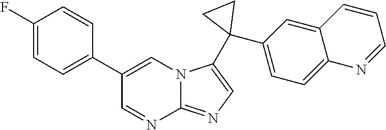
C1(C2=CC=C(F)C=C2)=CN2C(=NC=C2C2(C3=CC=C4C(=C3)C=CC=N4)CC2)N=C1
